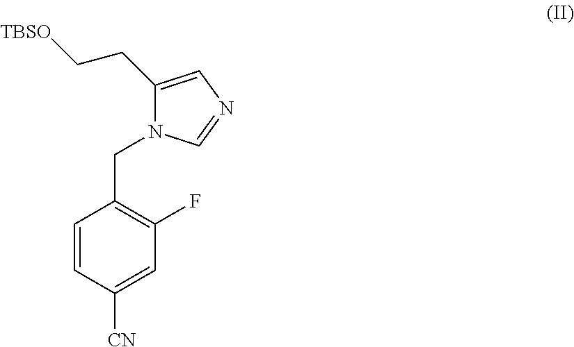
C1=CC([CN])=CC(F)=C1CN1C(CC[TBSO])=CN=C1
